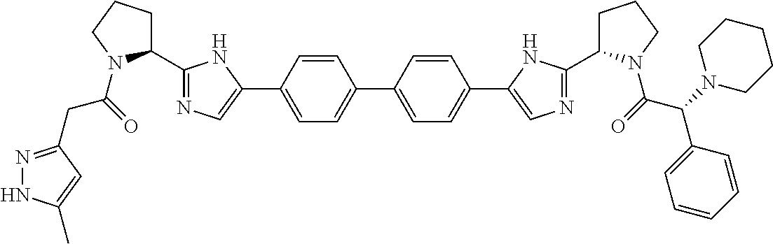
C1(C2=NC=C(C3=CC=C(C4=CC=C(C5=CN=C(C6CCCN6C(=O)C(N6CCCCC6)C6=CC=CC=C6)N5)C=C4)C=C3)N2)CCCN1C(=O)CC1=NNC(C)=C1
